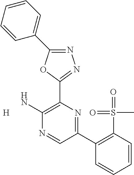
N1=C(C2=CC=CC=C2)OC(C2=C(N)N=CC(C3=C(S(=O)(C)=O)C=CC=C3)=N2)=N1.[H]
